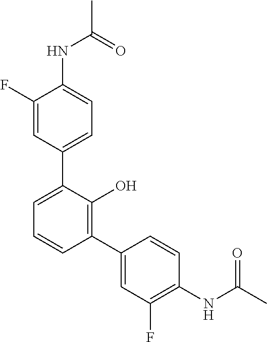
C1(NC(C)=O)=CC=C(C2=CC=CC(C3=CC(F)=C(NC(C)=O)C=C3)=C2O)C=C1F
